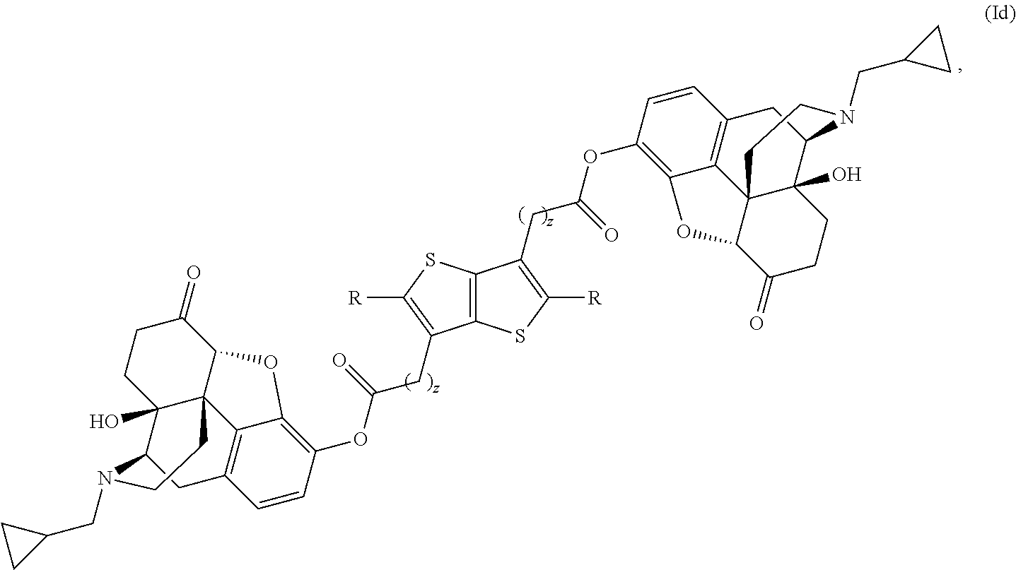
C12=C(SC([R])=C1CC(OC1=C3C4=C(CC5C6(O)C4(C(C(=O)CC6)O3)CCN5CC3CC3)C=C1)=O)C(CC(=O)OC1=C3C4=C(C=C1)CC1C5(O)C4(C(C(=O)CC5)O3)CCN1CC1CC1)=C([R])S2
